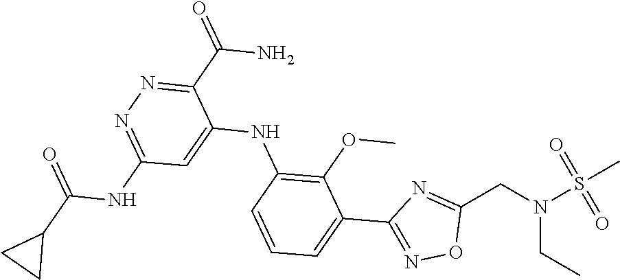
C1=C(C2=NOC(CN(S(C)(=O)=O)CC)=N2)C(OC)=C(NC2=CC(NC(C3CC3)=O)=NN=C2C(N)=O)C=C1
